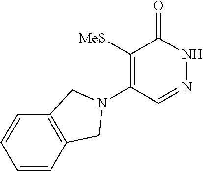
C1([MeS])=C(N2CC3=C(C=CC=C3)C2)C=NNC1=O
